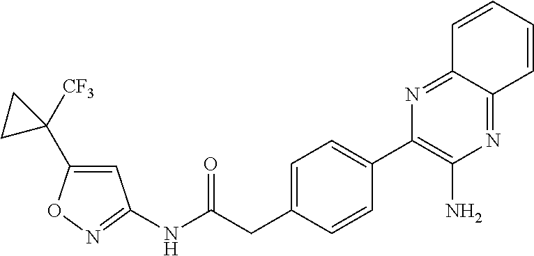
N1=C(NC(CC2=CC=C(C3=C(N)N=C4C(=N3)C=CC=C4)C=C2)=O)C=C(C2([CF3])CC2)O1
